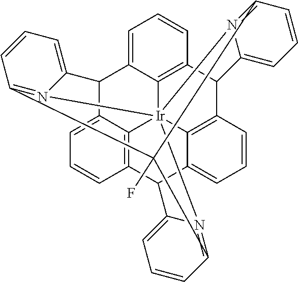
C1=C2C3=C(C=C1)C1C4=C5C(=CC=C4)C4C6=C7C(=CC=C6)C2C2=CC=CC6=N2[Ir]3752N3=C(C=CC=C13)C6(F)C1=N2C4=CC=C1
